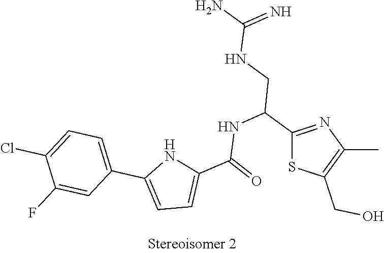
C1(C(CNC(N)=N)NC(=O)C2=CC=C(C3=CC=C(Cl)C(F)=C3)N2)=NC(C)=C(CO)S1
